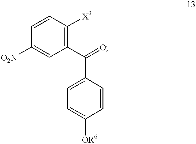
C1(C(=O)C2=CC=C([OR6])C=C2)=C([X3])C=CC([O2N])=C1
